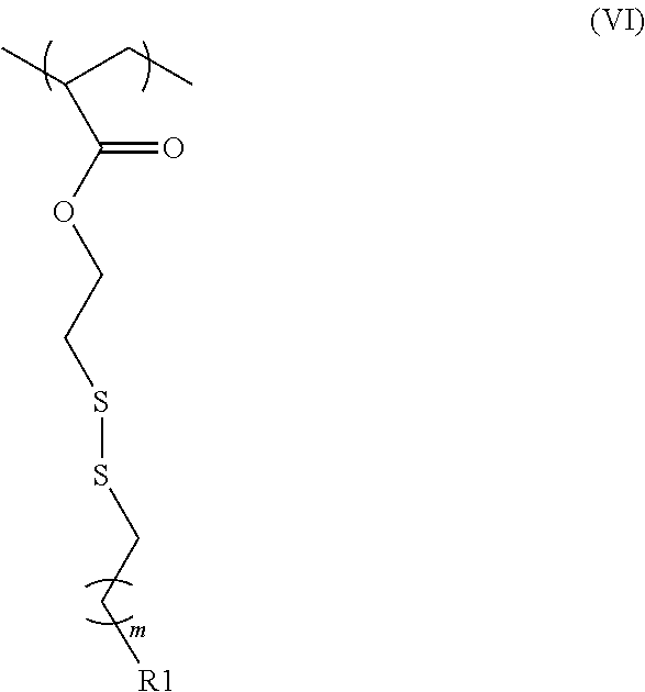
S(SCC[R1])CCOC(C(C)CC)=O
